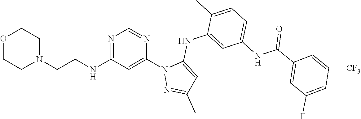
N1=C(NCCN2CCOCC2)C=C(N2N=C(C)C=C2NC2=CC(NC(=O)C3=CC(F)=CC([CF3])=C3)=CC=C2C)N=C1
